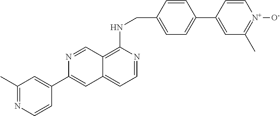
C1=C(C2=CC3=CC=NC(NCC4=CC=C(C5=CC(C)=[N+]([O-])C=C5)C=C4)=C3C=N2)C=CN=C1C
